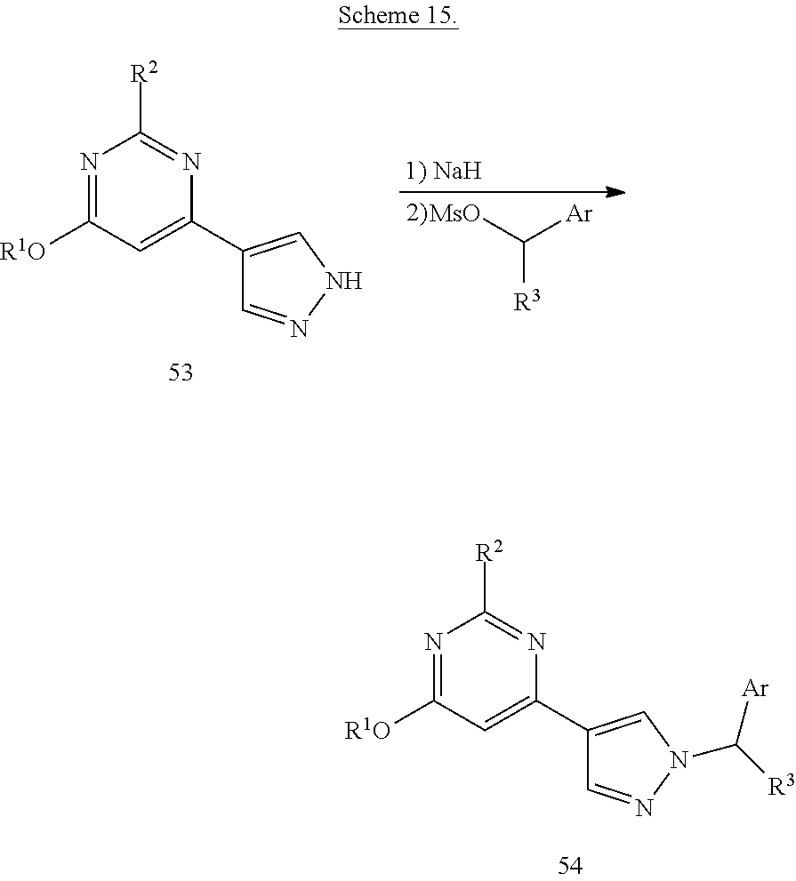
N1=C([R1O])C=C(C2=CNN=C2)N=C1[R2].[MsO]C([Ar])[R3].N1=C([R1O])C=C(C2=CN(C([R3])[Ar])N=C2)N=C1[R2]
